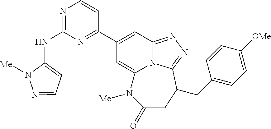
N(C1=NC=CC(C2=CC3=NN=C4N3C(=C2)N([Me])C(=O)CC4CC2=CC=C([OMe])C=C2)=N1)C1=CC=NN1[Me]
